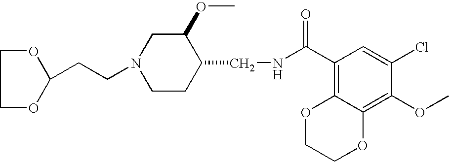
C1OC(CCN2CCC(CNC(C3=C4C(=C(OC)C(Cl)=C3)OCCO4)=O)C(OC)C2)OC1
